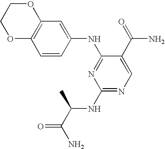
C12=C(C=CC(NC3=NC(NC(C(N)=O)C)=NC=C3C(=O)N)=C1)OCCO2
